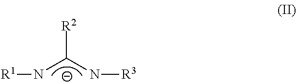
C(N[R1])(N[R3])[R2]
